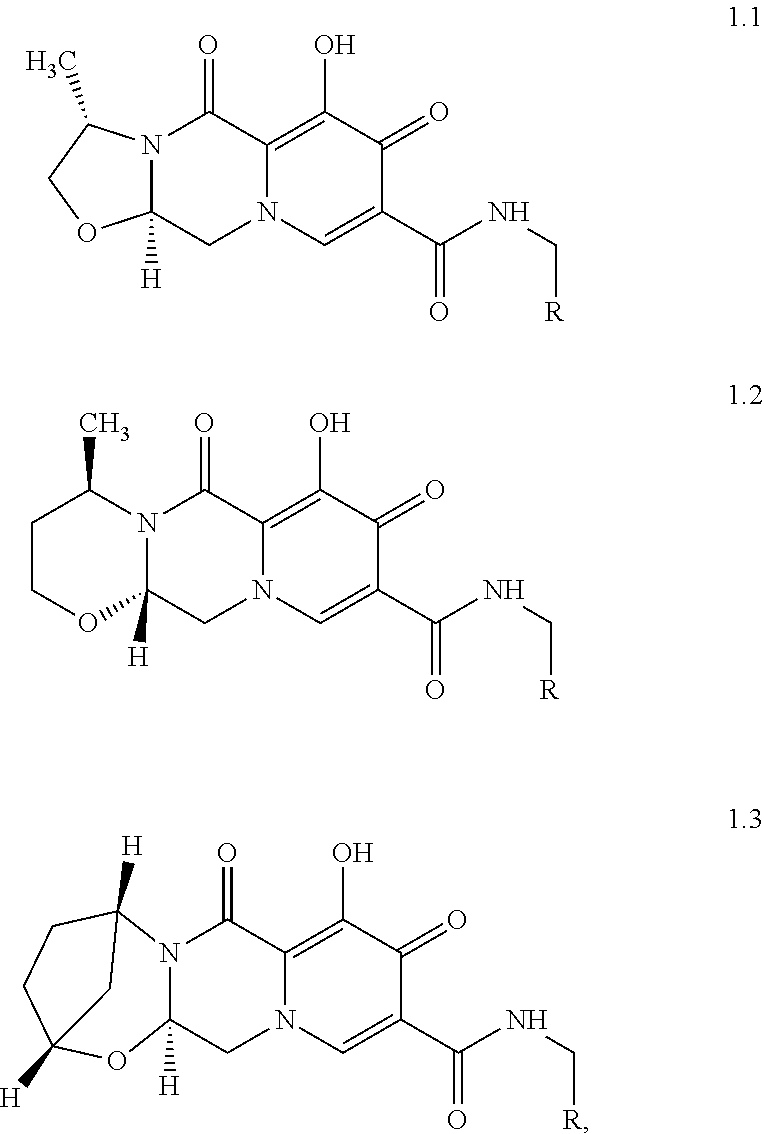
N12C([H])(CN3C(=C(O)C(=O)C(C(NC[R])=O)=C3)C1=O)OCC2C.C1COC2([H])N(C1C)C(=O)C1=C(O)C(=O)C(C(NC[R])=O)=CN1C2.N12C([H])(CN3C(=C(O)C(=O)C(C(NC[R])=O)=C3)C1=O)OC1([H])CCC2([H])C1
